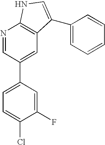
C1(F)=CC(C2=CC3=C(N=C2)NC=C3C2=CC=CC=C2)=CC=C1Cl
